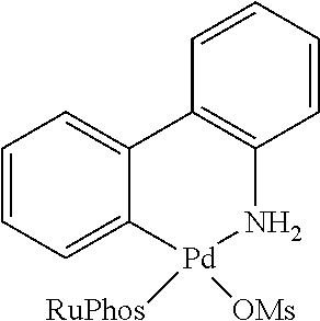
C1=CC=C2C(=C1)C1=C(N[Pd]2([RuPhos])[OMs])C=CC=C1
